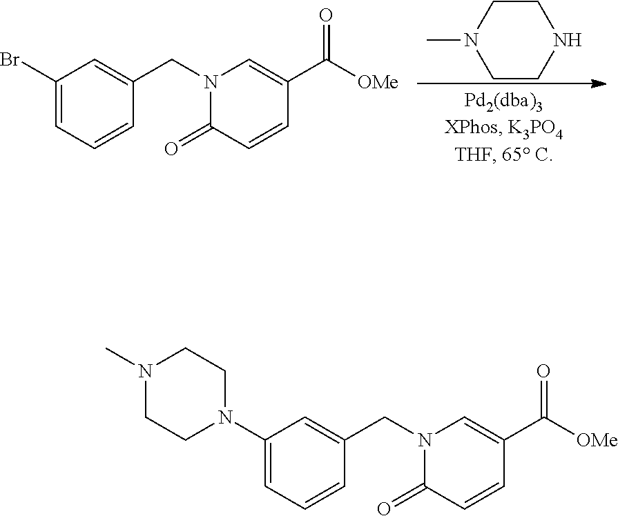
C1CNCCN1C.N1(CC2=CC(Br)=CC=C2)C(=O)C=CC(C([OMe])=O)=C1.N1(CC2=CC(N3CCN(C)CC3)=CC=C2)C(=O)C=CC(C([OMe])=O)=C1
